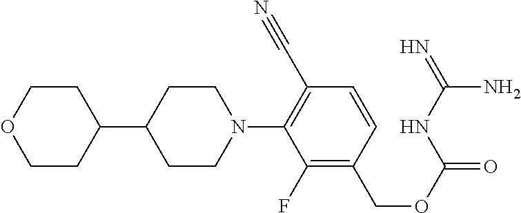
C1COCCC1C1CCN(C2=C(C#N)C=CC(COC(=O)NC(=N)N)=C2F)CC1
